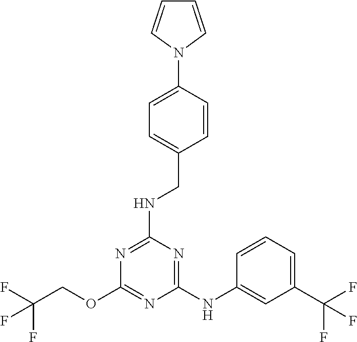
C1(OCC(F)(F)F)=NC(NC2=CC(C(F)(F)F)=CC=C2)=NC(NCC2=CC=C(N3C=CC=C3)C=C2)=N1
